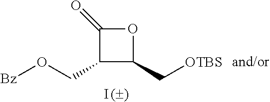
C(C1C(CO[Bz])C(=O)O1)[OTBS].I
